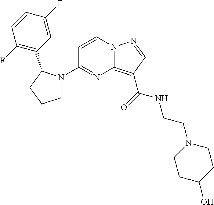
C1(N2CCCC2C2=C(F)C=CC(F)=C2)=NC2=C(C(=O)NCCN3CCC(O)CC3)C=NN2C=C1
